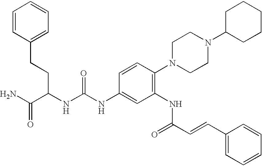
C1=CC(CCC(C(N)=O)NC(NC2=CC(NC(=O)C=CC3=CC=CC=C3)=C(N3CCN(C4CCCCC4)CC3)C=C2)=O)=CC=C1
